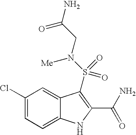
C1(Cl)=CC=C2C(=C1)C(S(N([Me])CC(N)=O)(=O)=O)=C(C(N)=O)N2
